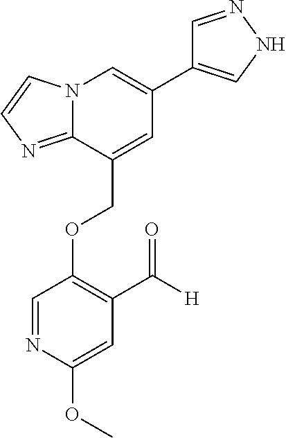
C(OC1=C(C([H])=O)C=C(OC)N=C1)C1=CC(C2=CNN=C2)=CN2C1=NC=C2
